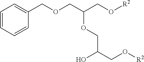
C(OCC(CO[R2])OCC(CO[R2])O)C1=CC=CC=C1
